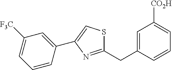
C1=C(CC2=NC(C3=CC([F3C])=CC=C3)=CS2)C=CC=C1[CO2H]
